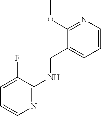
C1(OC)=NC=CC=C1CNC1=NC=CC=C1F
